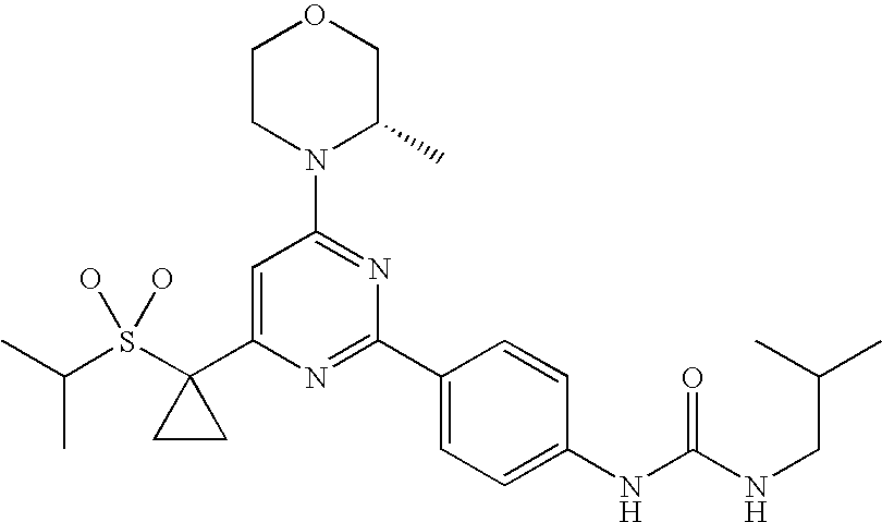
C(S(C1(C2=CC(N3C(C)COCC3)=NC(C3=CC=C(NC(NCC(C)C)=O)C=C3)=N2)CC1)(O)O)(C)C
